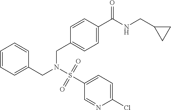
C1=CC=C(CN(S(=O)(=O)C2=CC=C(Cl)N=C2)CC2=CC=C(C(NCC3CC3)=O)C=C2)C=C1
